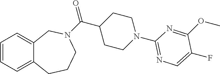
C1=CC=C2C(=C1)CN(C(C1CCN(C3=NC=C(F)C(OC)=N3)CC1)=O)CCC2
